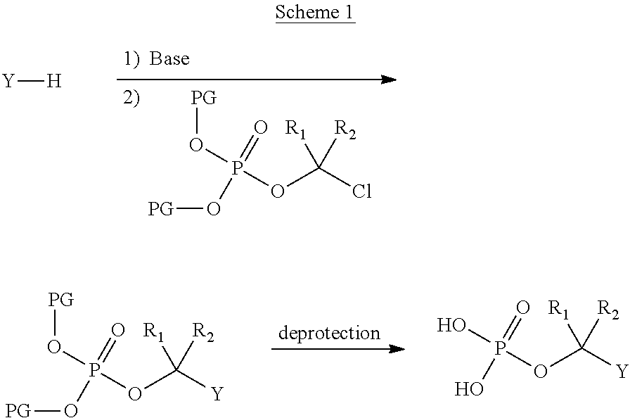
[Y][H].[PG]OP(=O)(O[PG])OC(Cl)([R1])[R2].[PG]OP(=O)(O[PG])OC([Y])([R1])[R2].OP(=O)(O)OC([Y])([R1])[R2]
